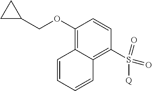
C1(OCC2CC2)=C2C(=C(S(=O)(=O)[Q])C=C1)C=CC=C2
